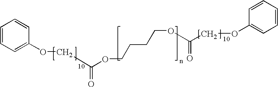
C1=CC=C(OCC(OCCCCOC(COC2=CC=CC=C2)=O)=O)C=C1
